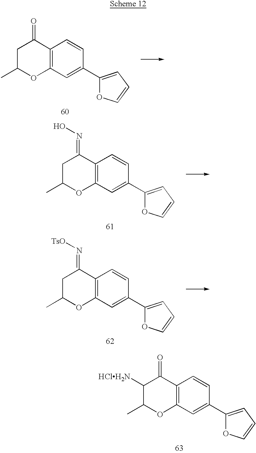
C12=C(C=C(C3=CC=CO3)C=C1)OC(C)C([HClH2N])C2=O.C12=C(C=C(C3=CC=CO3)C=C1)OC(C)CC2=O.C12=C(C=C(C3=CC=CO3)C=C1)OC(C)CC2=NO.C12=C(C=C(C3=CC=CO3)C=C1)OC(C)CC2=N[TsO]
